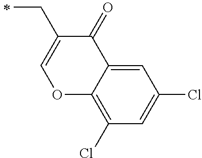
C(C1=COC2=C(Cl)C=C(Cl)C=C2C1=O)C
